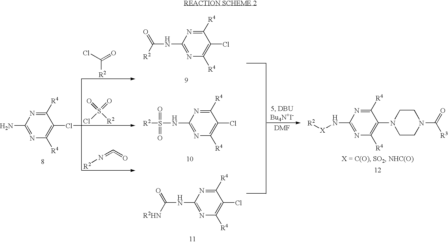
C1(ClC)=C([R4])N=C(N)N=C1[R4].C1(Cl)=C([R4])N=C(NC(=O)[R2])N=C1[R4].C1(Cl)=C([R4])N=C(NS(=O)(=O)[R2])N=C1[R4].C1(Cl)=C([R4])N=C(NC(=O)[R2HN])N=C1[R4].C1(N2CCN(C(=O)[R3])CC2)=C([R4])N=C(N[X][R2])N=C1[R4].C([R2])(Cl)=O.S(=O)(=O)(Cl)[R2].N(=C=O)[R2]
